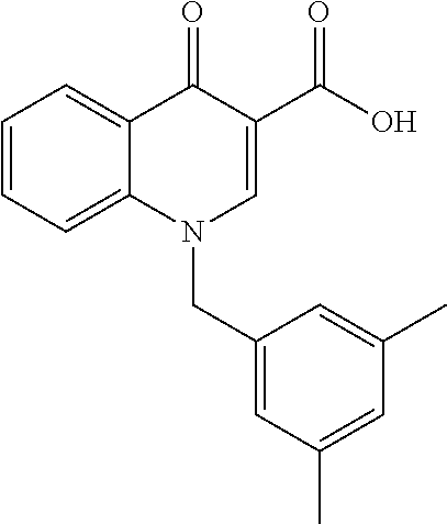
C1=CC=C2C(=C1)C(=O)C(C(O)=O)=CN2CC1=CC(C)=CC(C)=C1
